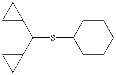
C(SC1CCCCC1)(C1CC1)C1CC1
